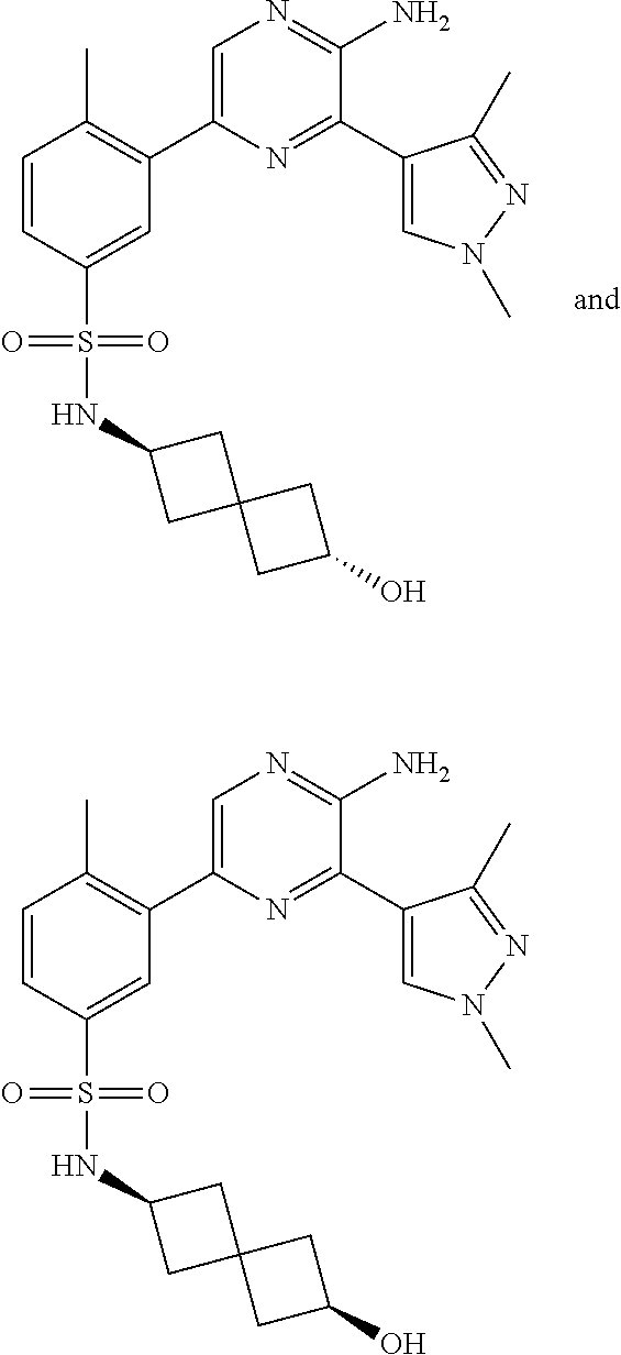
C1(C2=C(C)C=CC(S(=O)(=O)NC3CC4(C3)CC(O)C4)=C2)=CN=C(N)C(C2=CN(C)N=C2C)=N1.C1(C2=C(C)C=CC(S(=O)(=O)NC3CC4(C3)CC(O)C4)=C2)=CN=C(N)C(C2=CN(C)N=C2C)=N1
